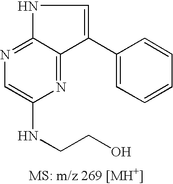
N1=C2C(=NC(NCCO)=C1)C(C1=CC=CC=C1)=CN2
